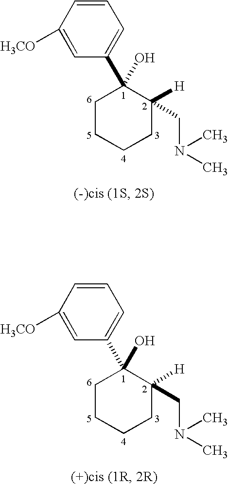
C1=CC([H3CO])=CC(C2(O)CCCCC2([H])CN(C)C)=C1.C1=CC([H3CO])=CC(C2(O)CCCCC2([H])CN(C)C)=C1
